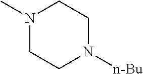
[n-Bu]N1CCN(C)CC1
